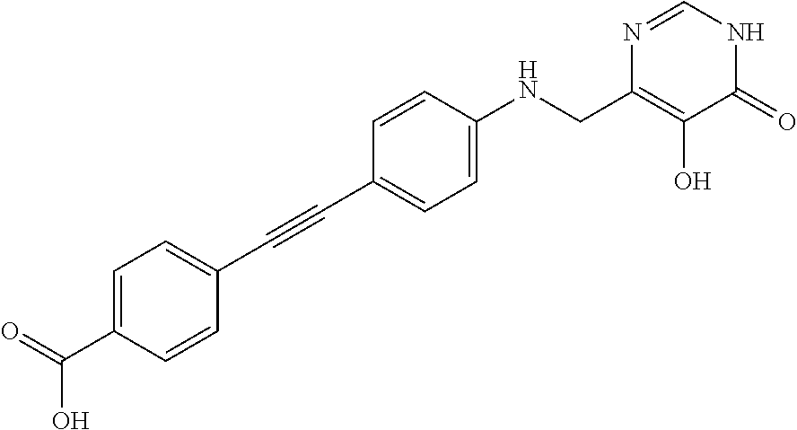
C(C1=CC=C(NCC2=C(O)C(=O)NC=N2)C=C1)#CC1=CC=C(C(=O)O)C=C1
